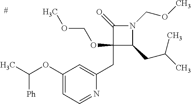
C1(CC2=CC(OC(C)[Ph])=CC=N2)(OCOC)C(CC(C)C)N(COC)C1=O
